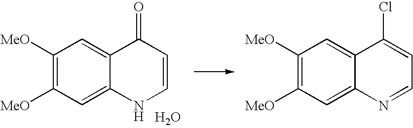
C1([MeO])=C([MeO])C=C2C(=C1)C(=O)C=CN2.C1([MeO])=C([MeO])C=C2C(=C1)C(Cl)=CC=N2.O
